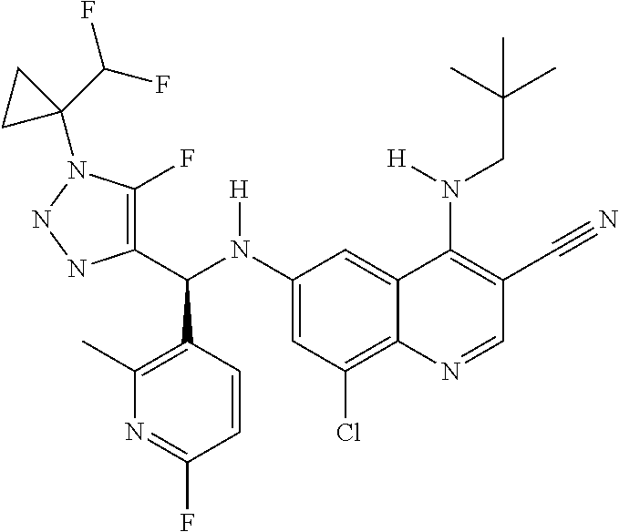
C1(N(C(C2=C(F)N(C3(C(F)F)CC3)NN2)C2=C(C)N=C(F)C=C2)[H])=CC(Cl)=C2C(=C1)C(N(CC(C)(C)C)[H])=C(C#N)C=N2
